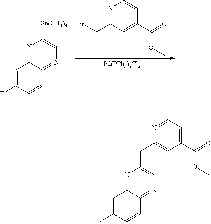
N1=C(CBr)C=C(C(=O)OC)C=C1.[Pd(PPh3)2Cl2].N1=C2C(=NC=C1[Sn(CH3)3])C=CC(F)=C2.N1=CC=C(C(=O)OC)C=C1CC1=CN=C2C(=N1)C=C(F)C=C2
